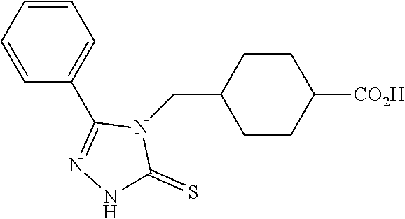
C1=CC=CC(C2=NNC(=S)N2CC2CCC([CO2H])CC2)=C1
